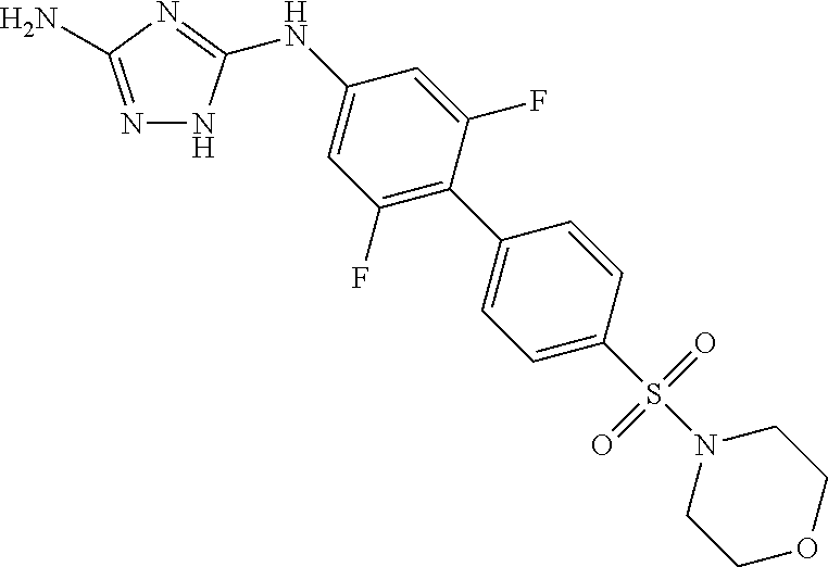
N1=C(N)N=C(NC2=CC(F)=C(C3=CC=C(S(N4CCOCC4)(=O)=O)C=C3)C(F)=C2)N1
